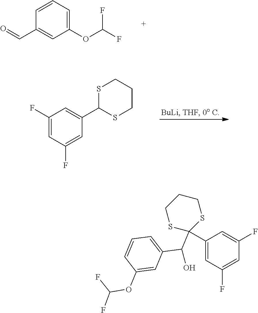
C1=CC=C(OC(F)F)C=C1C=O.C1CSC(C2=CC(F)=CC(F)=C2)SC1.C1(C2(C(O)C3=CC=CC(OC(F)F)=C3)SCCCS2)=CC(F)=CC(F)=C1
